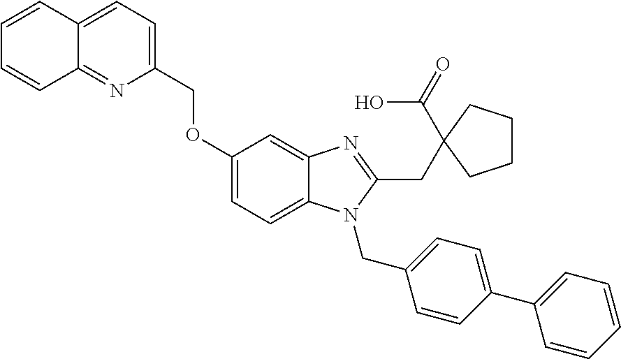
O(C1=CC=C2C(=C1)N=C(CC1(C(=O)O)CCCC1)N2CC1=CC=C(C2=CC=CC=C2)C=C1)CC1=CC=C2C(=N1)C=CC=C2
